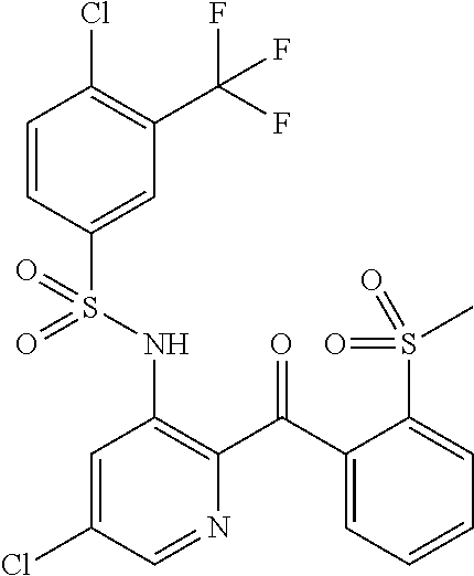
C1=CC(S(NC2=C(C(C3=CC=CC=C3S(=O)(C)=O)=O)N=CC(Cl)=C2)(=O)=O)=CC(C(F)(F)F)=C1Cl
